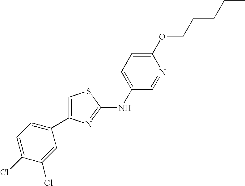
C1=C(NC2=NC(C3=CC=C(Cl)C(Cl)=C3)=CS2)C=NC(OCCCCC)=C1
